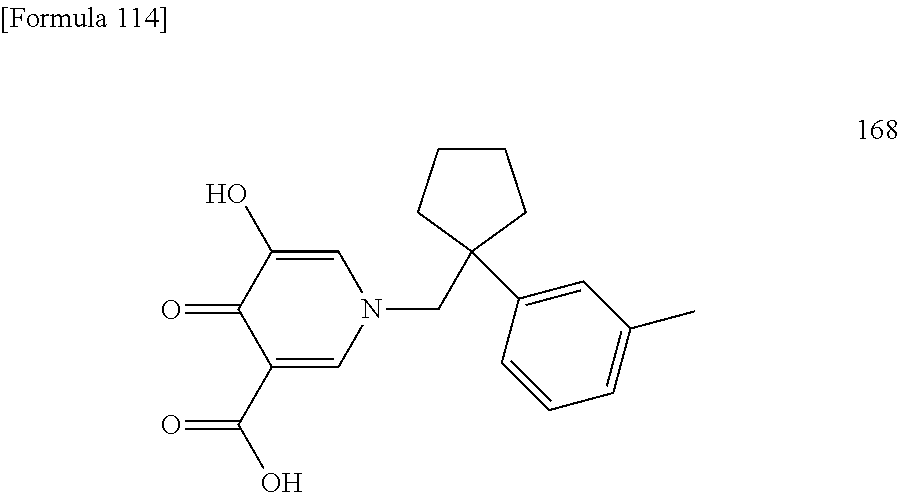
C1=C(O)C(=O)C(C(O)=O)=CN1CC1(C2=CC(C)=CC=C2)CCCC1
